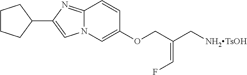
C1(C2=CN3C(=N2)C=CC(OCC(C[NH2TsOH])=CF)=C3)CCCC1
